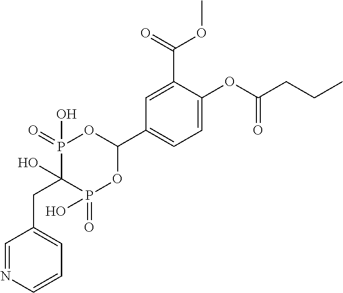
C1=C(OC(CCC)=O)C(C(OC)=O)=CC(C2OP(=O)(O)C(O)(CC3=CC=CN=C3)P(=O)(O)O2)=C1
